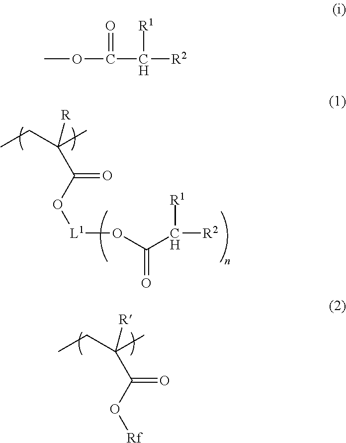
C([R1])([R2])C(O[L1]OC(C([R])(CC)C)=O)=O.[Rf]OC(C([R])(CC)C)=O.COC(C([R1])[R2])=O
